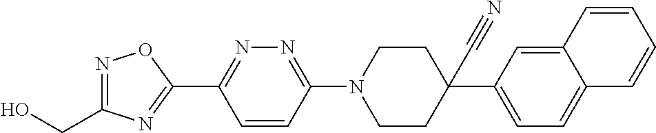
N1=C(CO)N=C(C2=NN=C(N3CCC(C#N)(C4=CC=C5C(=C4)C=CC=C5)CC3)C=C2)O1
